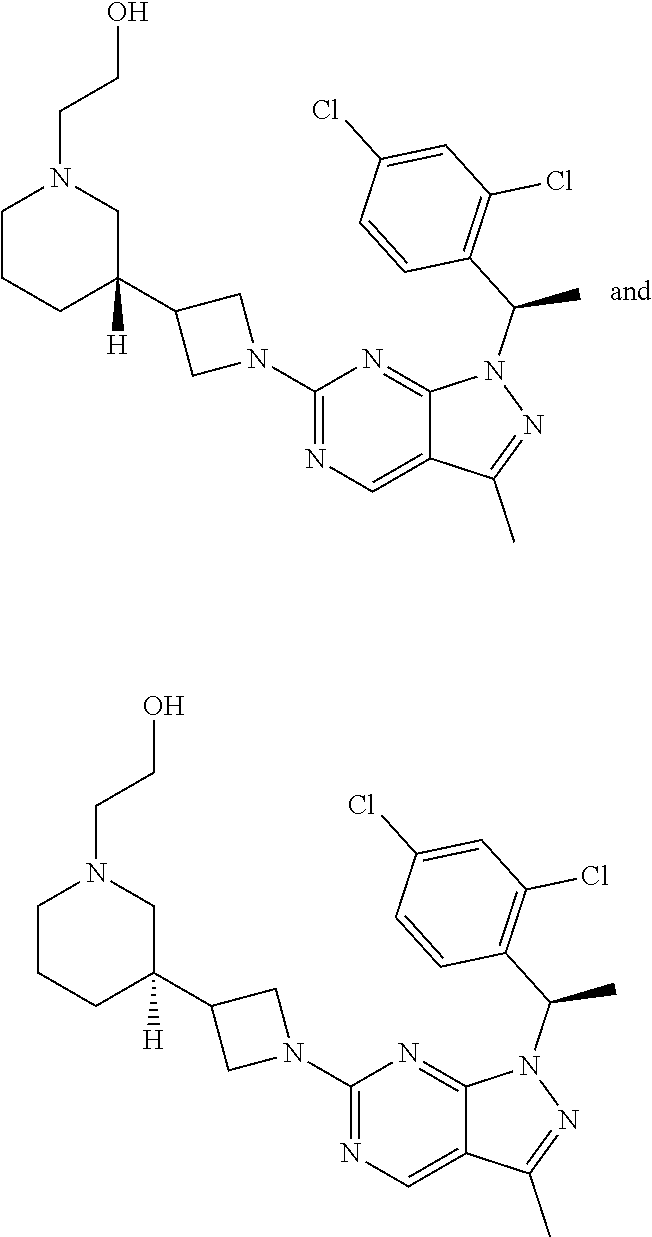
C1(N2CC(C3([H])CN(CCO)CCC3)C2)=NC=C2C(=N1)N(C(C1=C(Cl)C=C(Cl)C=C1)C)N=C2C.C1(N2CC(C3([H])CN(CCO)CCC3)C2)=NC=C2C(=N1)N(C(C1=C(Cl)C=C(Cl)C=C1)C)N=C2C
